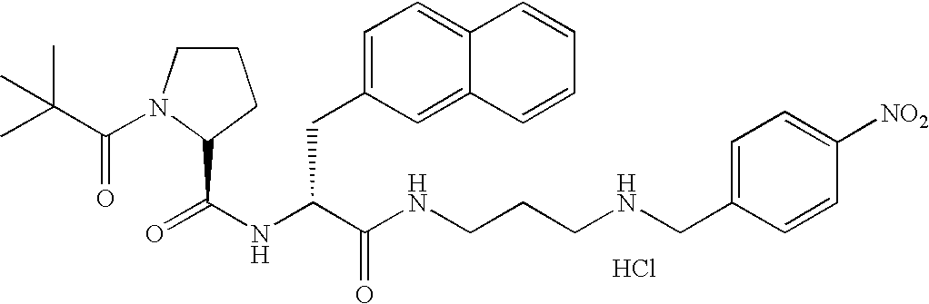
Cl.N(C(C(NCCCNCC1=CC=C([NO2])C=C1)=O)CC1=CC=C2C(=C1)C=CC=C2)C(=O)C1N(C(=O)C(C)(C)C)CCC1
